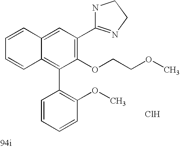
C1=C2C(=C(C3=C(OC)C=CC=C3)C(OCCOC)=C1C1=NCCN1)C=CC=C2.Cl
